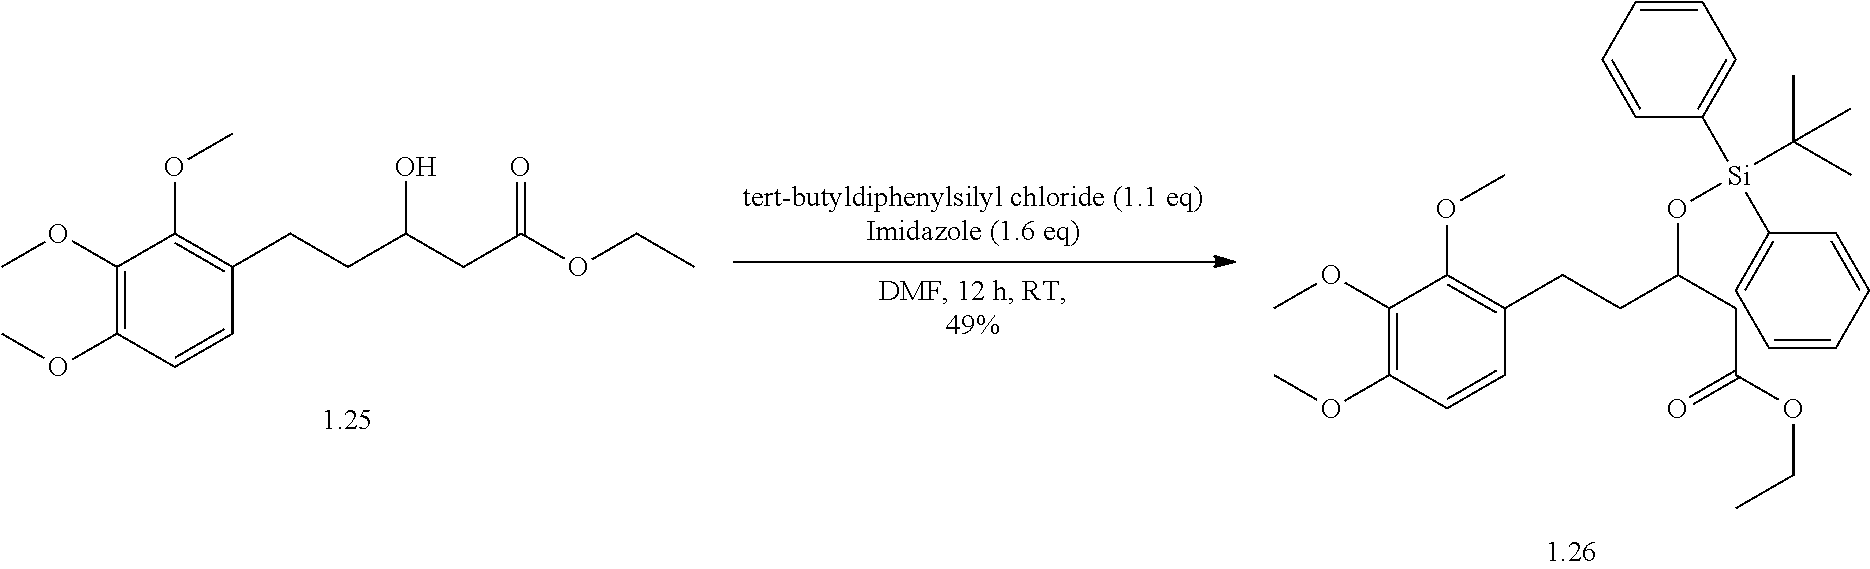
C(C(CC(=O)OCC)O)CC1=C(OC)C(OC)=C(OC)C=C1.C(C(CC(OCC)=O)O[Si](C(C)(C)C)(C1=CC=CC=C1)C1=CC=CC=C1)CC1=C(OC)C(OC)=C(OC)C=C1
